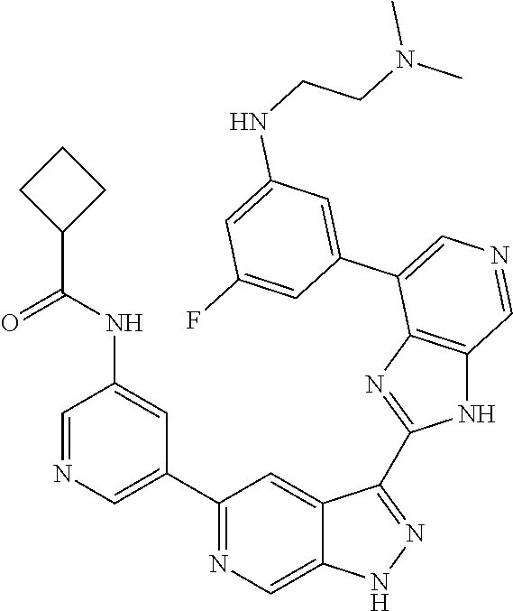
C1(C2=CN=CC(NC(=O)C3CCC3)=C2)=NC=C2C(=C1)C(C1=NC3=C(N1)C=NC=C3C1=CC(NCCN(C)C)=CC(F)=C1)=NN2
